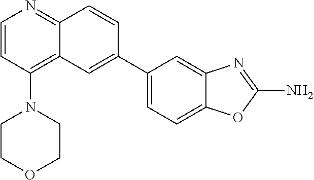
C1(C2=CC3=C(N4CCOCC4)C=CN=C3C=C2)=CC=C2C(=C1)N=C(N)O2
